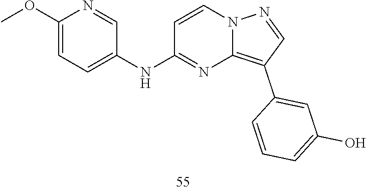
C1(C2=CC(O)=CC=C2)=C2N=C(NC3=CC=C(OC)N=C3)C=CN2N=C1
